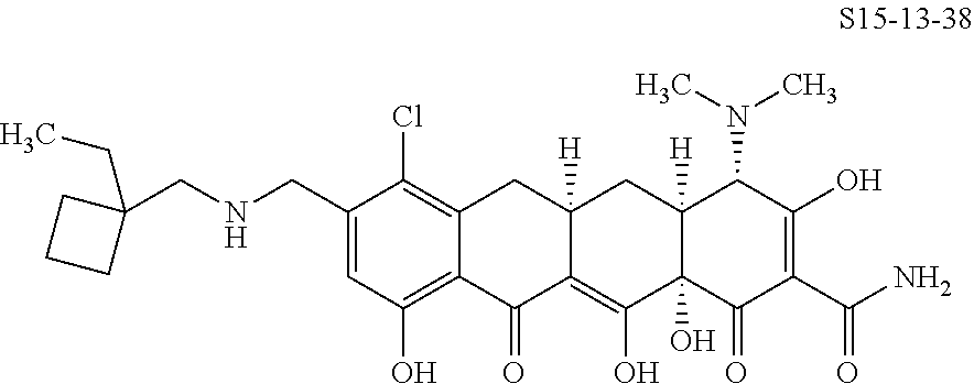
C12=C(Cl)C(CNCC3(CC)CCC3)=CC(O)=C1C(=O)C1=C(O)C3(O)C([H])(CC1([H])C2)C(N(C)C)C(O)=C(C(N)=O)C3=O
